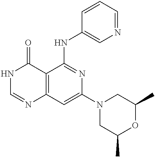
C12=C(C=C(N3CC(C)OC(C)C3)N=C1NC1=CN=CC=C1)N=CNC2=O
